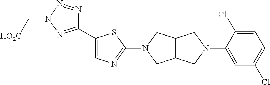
C1(C2=CN=C(N3CC4C(C3)CN(C3=CC(Cl)=CC=C3Cl)C4)S2)=NN(C[HO2C])N=N1
